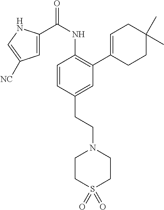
C1=CC(CCN2CCS(=O)(=O)CC2)=CC(C2=CCC(C)(C)CC2)=C1NC(C1=CC([NC])=CN1)=O
